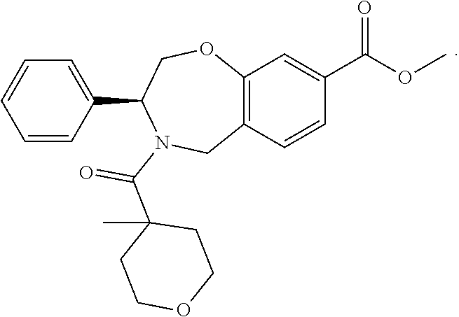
C1=CC=CC(C2N(C(C3(C)CCOCC3)=O)CC3=C(OC2)C=C(C(OC)=O)C=C3)=C1
